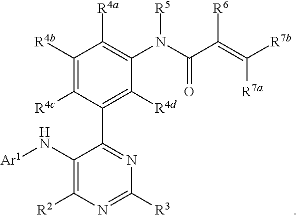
C1(N[Ar1])=C([R2])N=C([R3])N=C1C1=C([R4d])C(N(C(C(=C([R7b])[R7a])[R6])=O)[R5])=C([R4a])C([R4b])=C1[R4c]
